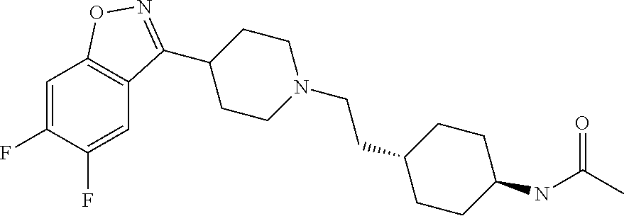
C1=C(F)C(F)=CC2=C1ON=C2C1CCN(CCC2CCC(NC(C)=O)CC2)CC1
